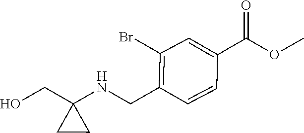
O(C)C(C1=CC(Br)=C(CNC2(CO)CC2)C=C1)=O
